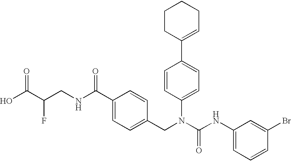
OC(C(CNC(C1=CC=C(CN(C(NC2=CC=CC(Br)=C2)=O)C2=CC=C(C3=CCCCC3)C=C2)C=C1)=O)F)=O
